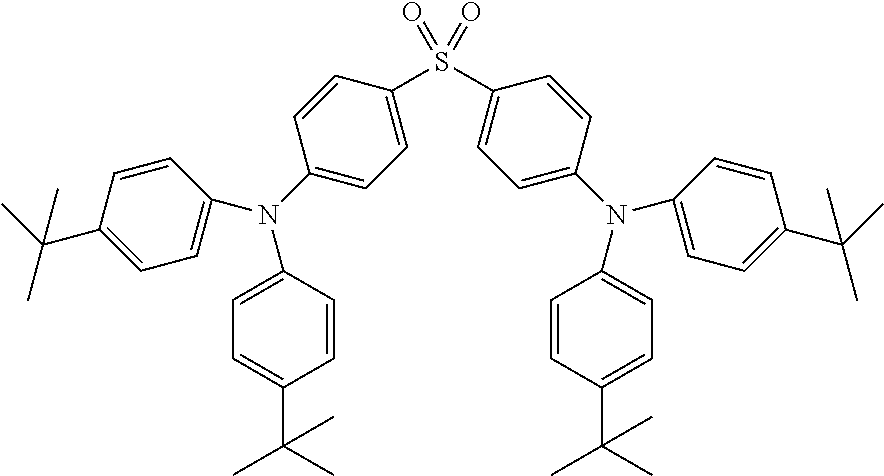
C1=C(N(C2=CC=C(C(C)(C)C)C=C2)C2=CC=C(S(C3=CC=C(N(C4=CC=C(C(C)(C)C)C=C4)C4=CC=C(C(C)(C)C)C=C4)C=C3)(=O)=O)C=C2)C=CC(C(C)(C)C)=C1
